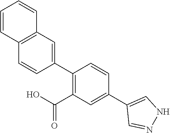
C1(C2=C(C(O)=O)C=C(C3=CNN=C3)C=C2)=CC2=C(C=C1)C=CC=C2
